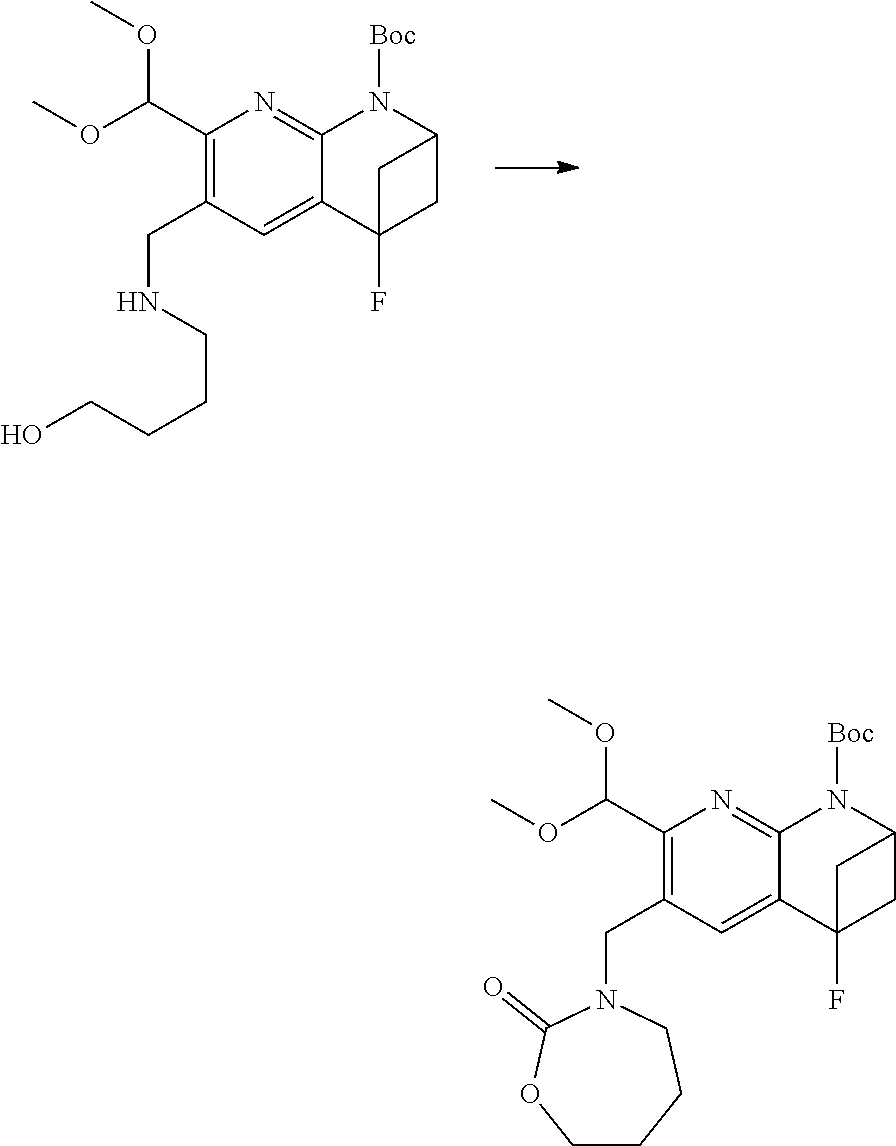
C1(C(OC)OC)=C(CNCCCCO)C=C2C(=N1)N([Boc])C1CC2(F)C1.C1(C(OC)OC)=C(CN2C(=O)OCCCC2)C=C2C(=N1)N([Boc])C1CC2(F)C1
